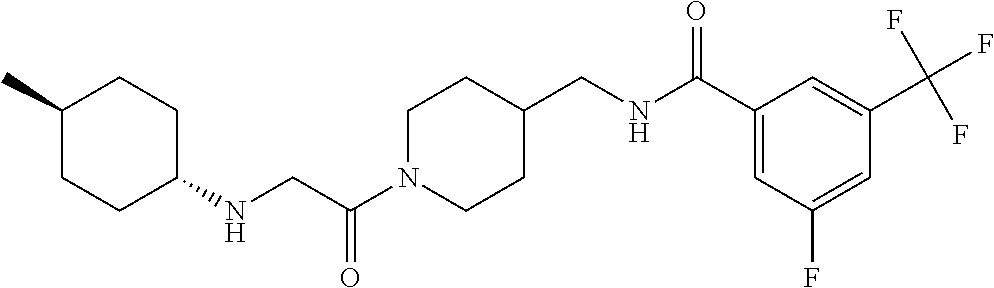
C1N(C(CNC2CCC(C)CC2)=O)CCC(CNC(C2=CC(F)=CC(C(F)(F)F)=C2)=O)C1
